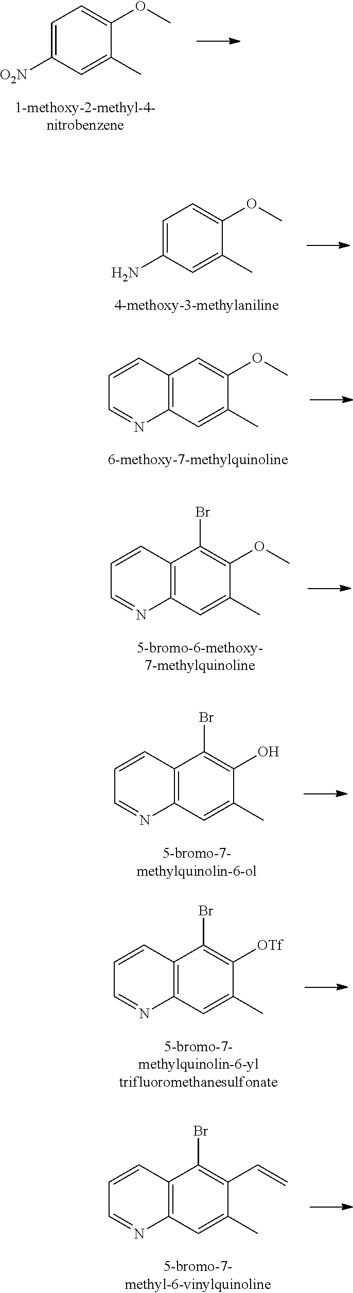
C1=C([O2N])C=C(C)C(OC)=C1.C1=C(N)C=C(C)C(OC)=C1.C12=C(C=C(C)C(OC)=C1)N=CC=C2.C12=C(C=C(C)C(OC)=C1Br)N=CC=C2.C12=C(C=C(C)C(O)=C1Br)N=CC=C2.C12=C(C=C(C)C([OTf])=C1Br)N=CC=C2.C12=C(C=C(C)C(C=C)=C1Br)N=CC=C2
